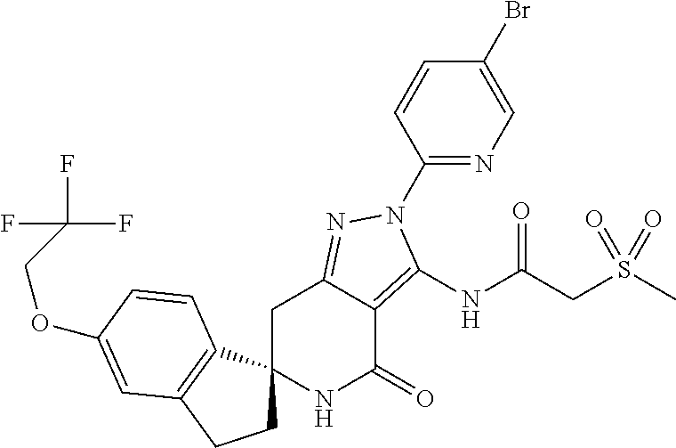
C1C2(C3=C(C1)C=C(OCC(F)(F)F)C=C3)NC(=O)C1=C(NC(CS(C)(=O)=O)=O)N(C3=NC=C(Br)C=C3)N=C1C2
